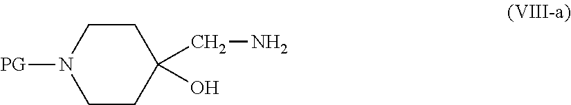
C1CC(CN)(O)CCN1[PG]
